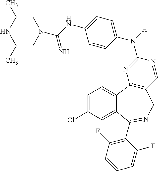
C1C(C)NC(C)CN1C(NC1=CC=C(N([H])C2=NC3=C(C=N2)CN=C(C2=C(F)C=CC=C2F)C2=CC(Cl)=CC=C32)C=C1)=N
